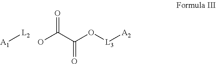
[A1][L2].OC(C(O[L3][A2])=O)=O
